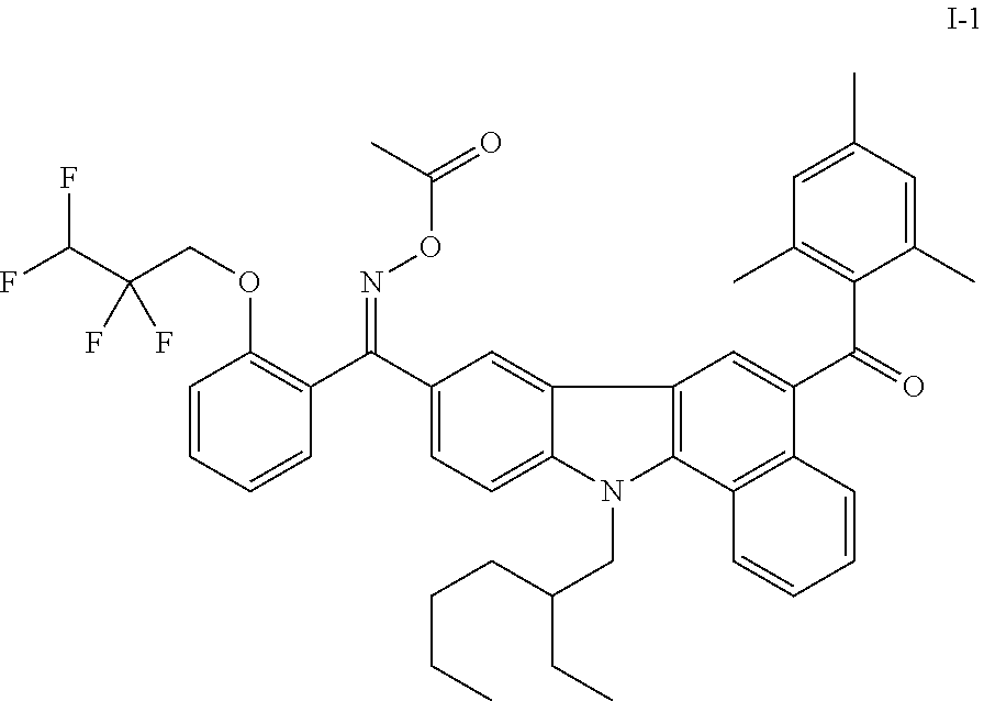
C1=CC=CC(C(C2=CC=C3C(=C2)C2=C(N3CC(CC)CCCC)C3=C(C(C(=O)C4=C(C)C=C(C)C=C4C)=C2)C=CC=C3)=NOC(=O)C)=C1OCC(C(F)F)(F)F
